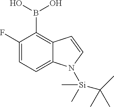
C1(F)=CC=C2C(=C1B(O)O)C=CN2[Si](C)(C)C(C)(C)C
